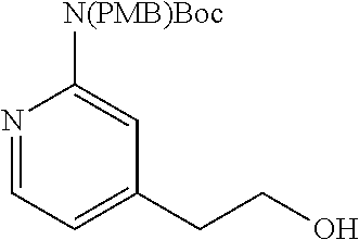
N1=CC=C(CCO)C=C1[N(PMB)Boc]
